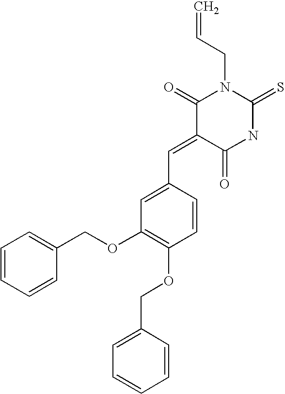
C=CCN1C(=O)C(=CC2=CC(OCC3=CC=CC=C3)=C(OCC3=CC=CC=C3)C=C2)C(=O)NC1=S
